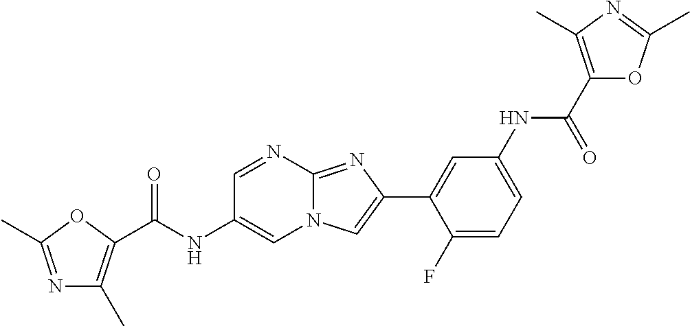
C1=NC2=NC(C3=CC(NC(C4=C(C)N=C(C)O4)=O)=CC=C3F)=CN2C=C1NC(=O)C1=C(C)N=C(C)O1
